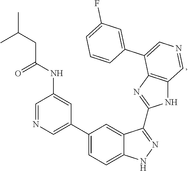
C1=NC=C(C2=CC=C3C(=C2)C(C2=NC4=C(N2)C=NC=C4C2=CC(F)=CC=C2)=NN3)C=C1NC(CC(C)C)=O
